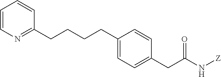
C1=CN=C(CCCCC2=CC=C(CC(N[Z])=O)C=C2)C=C1
